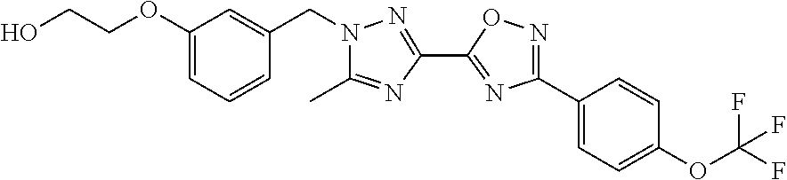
C(OC1=CC=CC(CN2C(C)=NC(C3=NC(C4=CC=C(OC(F)(F)F)C=C4)=NO3)=N2)=C1)CO
